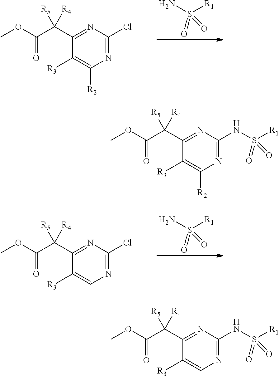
COC(C(C1=NC(Cl)=NC([R2])=C1[R3])([R5])[R4])=O.NS([R1])(=O)=O.COC(C(C1=NC(NS([R1])(=O)=O)=NC([R2])=C1[R3])([R5])[R4])=O.COC(C(C1=NC(Cl)=NC=C1[R3])([R5])[R4])=O.NS([R1])(=O)=O.O(C(C(C1=NC(NS([R1])(=O)=O)=NC=C1[R3])([R5])[R4])=O)C
